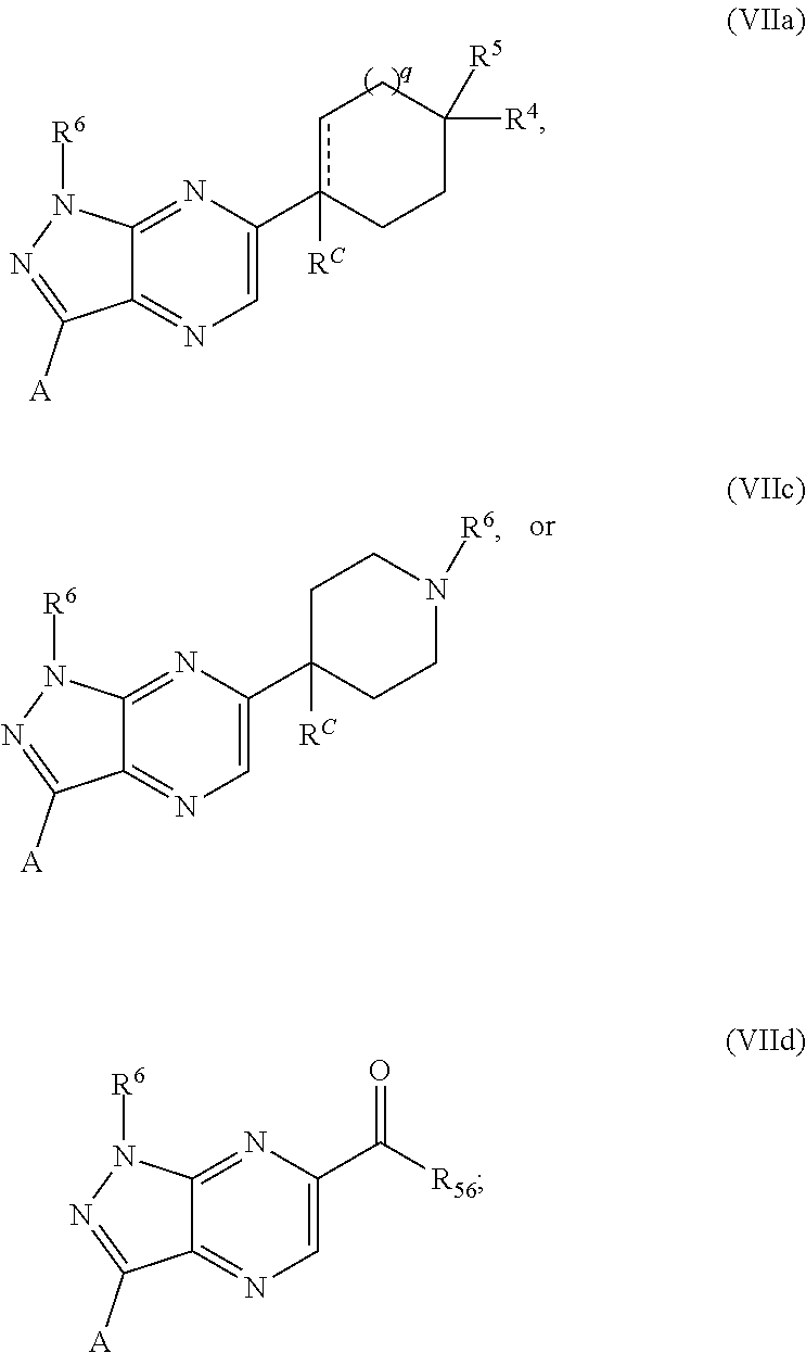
C12=NC(c3([RC])cCC([R4])([R5])CC3)=CN=C1C([A])=NN2[R6].C12=NC(C3([RC])CCN([R6])CC3)=CN=C1C([A])=NN2[R6].C12=NC(C([R56])=O)=CN=C1C([A])=NN2[R6]
